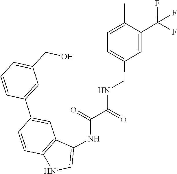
C(=O)(C(NCC1=CC=C(C)C(C(F)(F)F)=C1)=O)NC1=CNC2=C1C=C(C1=CC(CO)=CC=C1)C=C2
